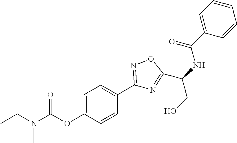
CCN(C(OC1=CC=C(C2=NOC(C(NC(C3=CC=CC=C3)=O)CO)=N2)C=C1)=O)C
